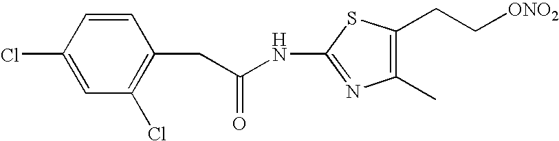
C1=CC(Cl)=CC(Cl)=C1CC(=O)NC1=NC(C)=C(CC[ONO2])S1
